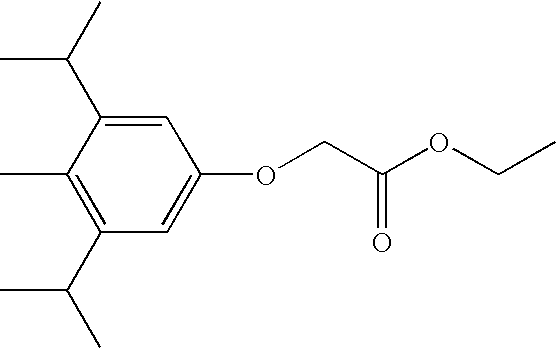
C1(C(C)C)=C(C)C(C(C)C)=CC(OCC(OCC)=O)=C1
